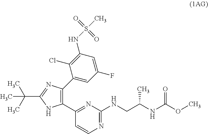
C1(C2=NC(NCC(NC(OC)=O)C)=NC=C2)=C(C2=CC(F)=CC(NS(=O)(=O)C)=C2Cl)N=C(C(C)(C)C)N1
